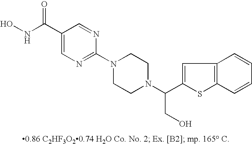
C1(C(NO)=O)=CN=C(N2CCN(C(C3=CC4=C(S3)C=CC=C4)CO)CC2)N=C1
